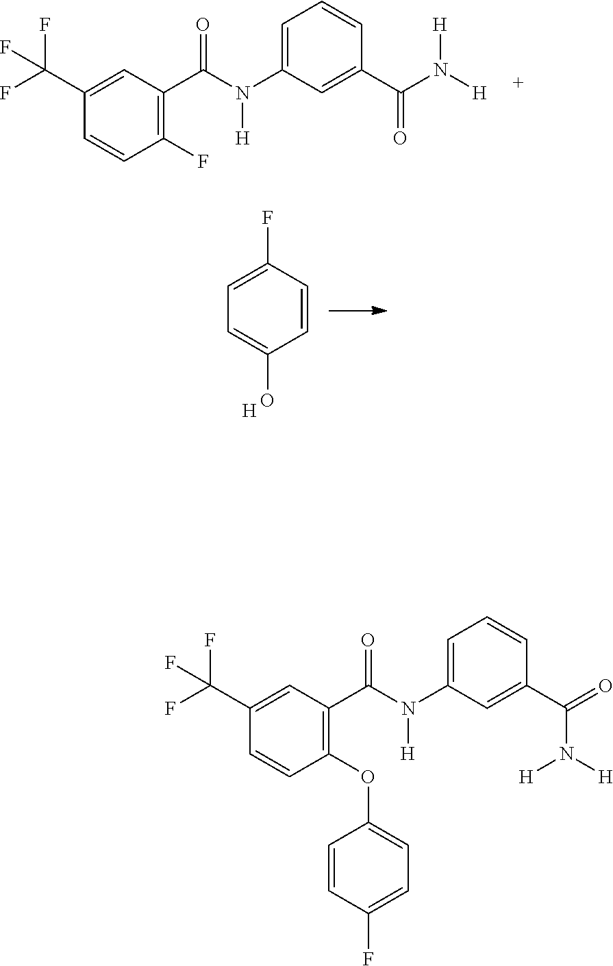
C1(F)=C(C(N(C2=CC=CC(C(N([H])[H])=O)=C2)[H])=O)C=C(C(F)(F)F)C=C1.C1=CC(F)=CC=C1O.[H].C1(OC2=CC=C(F)C=C2)=C(C(N(C2=CC=CC(C(=O)N([H])[H])=C2)[H])=O)C=C(C(F)(F)F)C=C1
